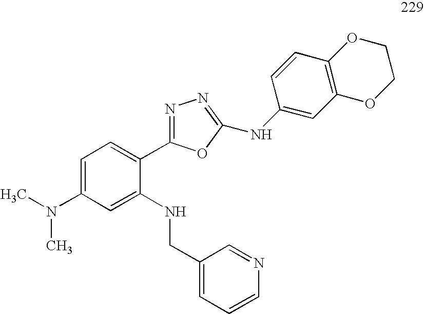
C1=C(N(C)C)C=C(NCC2=CC=CN=C2)C(C2=NN=C(NC3=CC4=C(C=C3)OCCO4)O2)=C1
